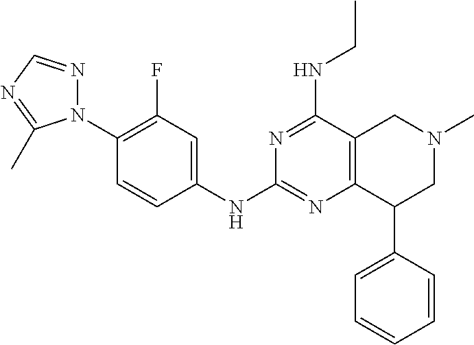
C1(N2N=CN=C2C)=C(F)C=C(NC2=NC3=C(C(NCC)=N2)CN(C)CC3C2=CC=CC=C2)C=C1
